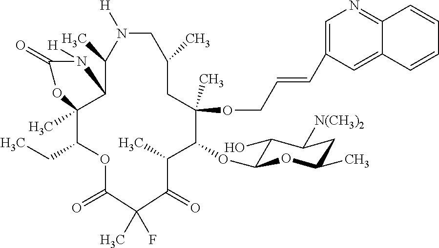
[H]N1C(=O)OC2(C)C(CC)OC(=O)C(C)(F)C(=O)C(C)C(OC3C(O)C([N(CH3)2])CC(C)O3)C(C)(OCC=CC3=CN=C4C(=C3)C=CC=C4)CC(C)CN([H])C(C)C12
